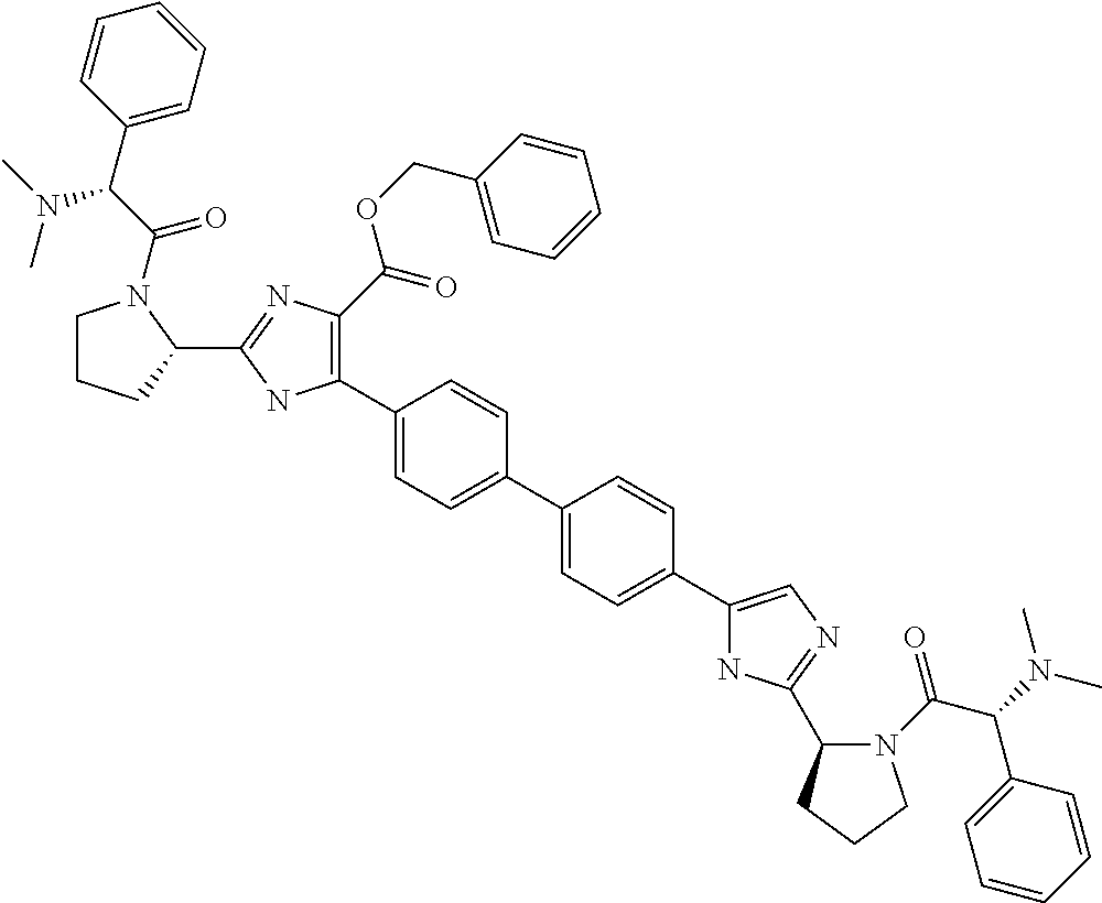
C1(C2=C(C(=O)OCC3=CC=CC=C3)N=C(C3CCCN3C(C(C3=CC=CC=C3)N(C)C)=O)N2)=CC=C(C2=CC=C(C3=CN=C(C4N(C(=O)C(C5=CC=CC=C5)N(C)C)CCC4)N3)C=C2)C=C1
